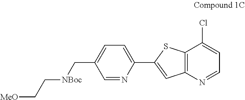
C1=NC(C2=CC3=C(S2)C(Cl)=CC=N3)=CC=C1C[NBoc]CC[MeO]
